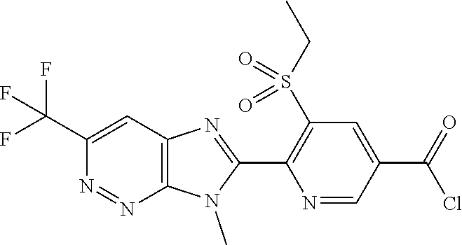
C1(C(F)(F)F)=CC2=C(N=N1)N(C)C(C1=C(S(CC)(=O)=O)C=C(C(Cl)=O)C=N1)=N2
